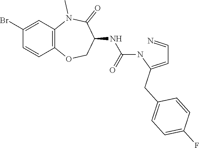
C(C=N)=C(NC(=O)NC1C(=O)N(C)C2=C(OC1)C=CC(Br)=C2)CC1=CC=C(F)C=C1
